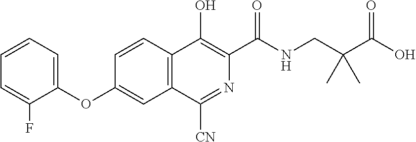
C1=CC=C(OC2=CC3=C(C=C2)C(O)=C(C(NCC(C(O)=O)(C)C)=O)N=C3[CN])C(F)=C1
